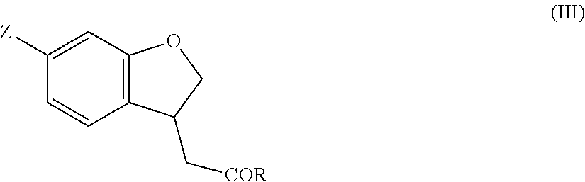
C12=C(C=CC([Z])=C1)C(C[COR])CO2
